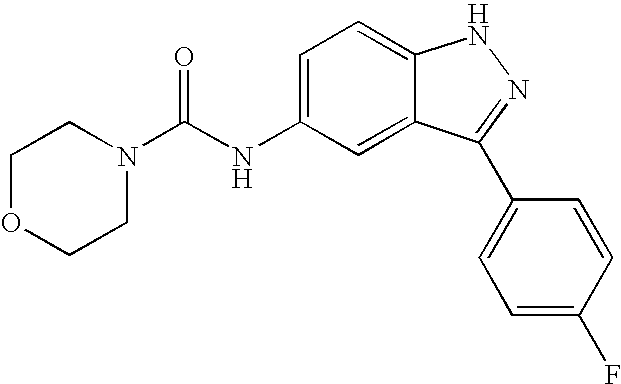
N(C1=CC=C2C(=C1)C(C1=CC=C(F)C=C1)=NN2)C(N1CCOCC1)=O
